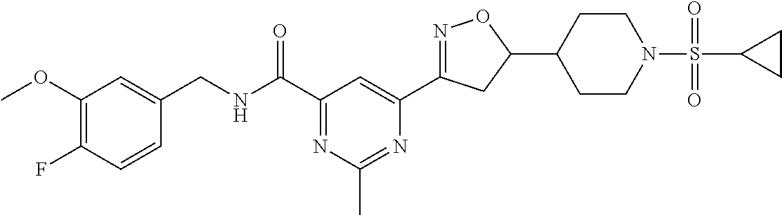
C1(OC)=C(F)C=CC(CNC(C2=NC(C)=NC(C3=NOC(C4CCN(S(C5CC5)(=O)=O)CC4)C3)=C2)=O)=C1
